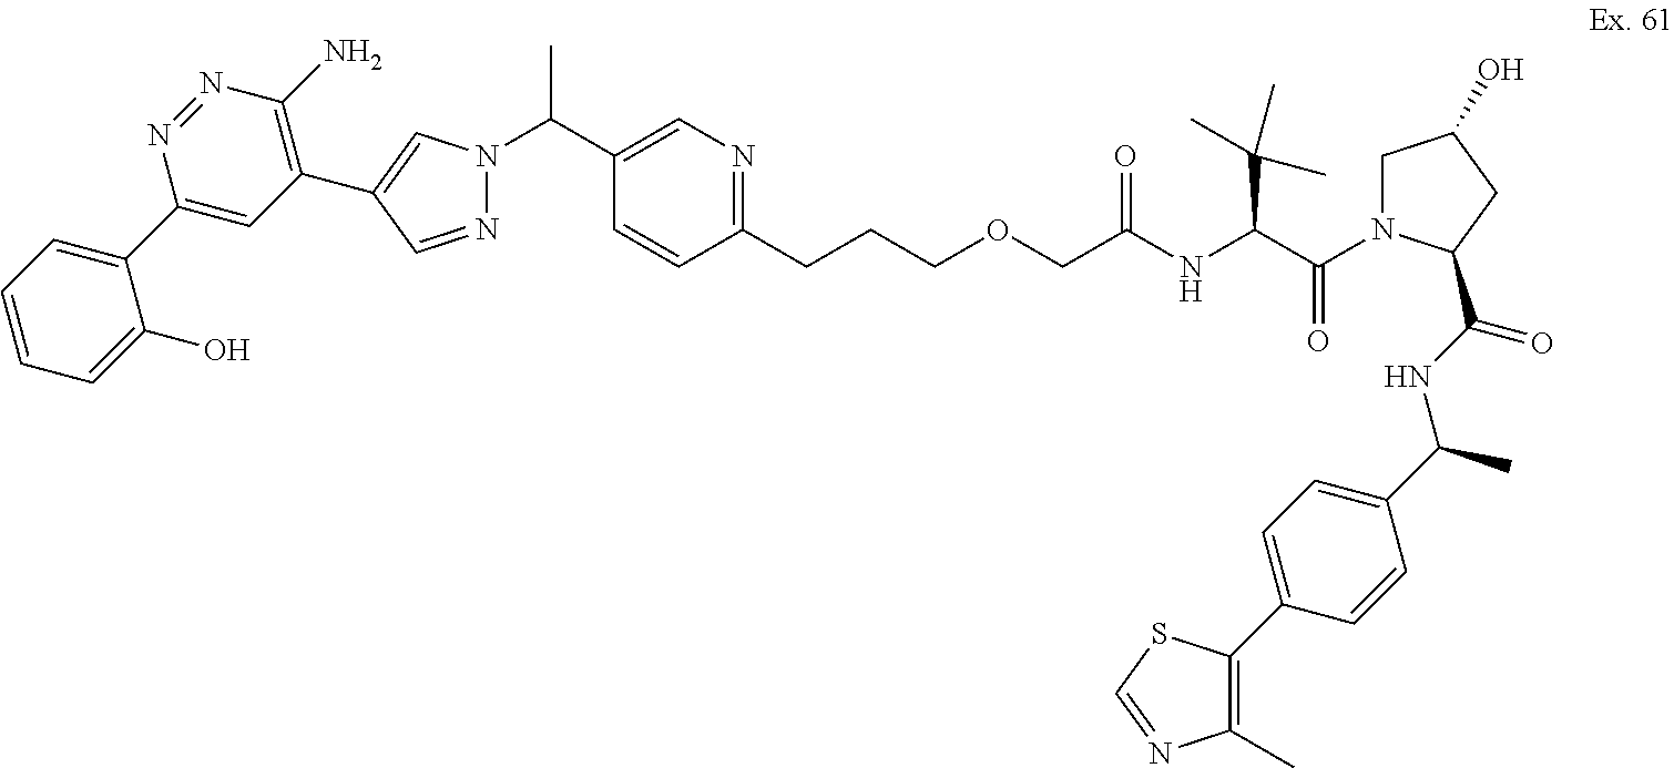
N1=CC(C2=C(N)N=NC(C3=CC=CC=C3O)=C2)=CN1C(C1=CN=C(CCCOCC(NC(C(N2CC(O)CC2C(NC(C2=CC=C(C3=C(C)N=CS3)C=C2)C)=O)=O)C(C)(C)C)=O)C=C1)C
